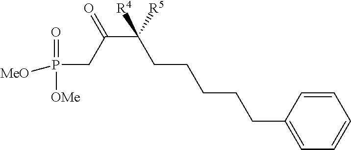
P(CC(C(CCCCCC1=CC=CC=C1)([R5])[R4])=O)([OMe])(=O)[MeO]
